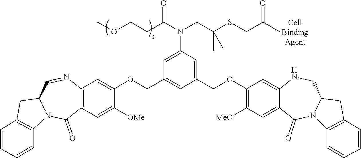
C12=C(C=C([OMe])C(OCC3=CC(COC4=C([MeO])C=C5C(=C4)NCC4N(C5=O)C5=C(C4)C=CC=C5)=CC(N(CC(SCC(C)=O)(C)C)C(CCOC)=O)=C3)=C1)C(=O)N1C(C=N2)CC2=C1C=CC=C2
